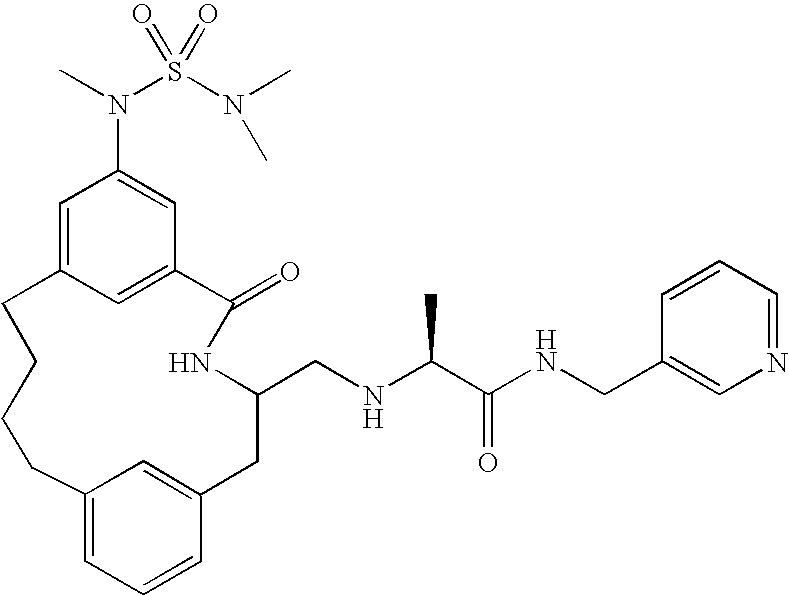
C1=C2C=C(C=C1N(C)S(N(C)C)(=O)=O)C(=O)NC(CNC(C(NCC1=CN=CC=C1)=O)C)CC1=CC(=CC=C1)CCCC2
